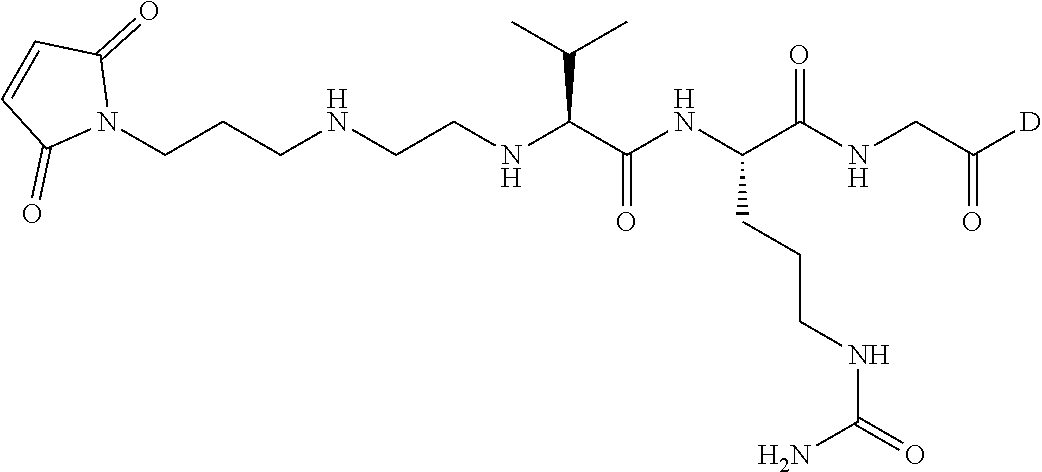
N1(CCCNCCNC(C(NC(C(NCC([D])=O)=O)CCCNC(=O)N)=O)C(C)C)C(=O)C=CC1=O
